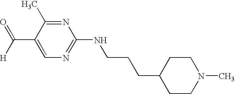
C1(C([H])=O)=CN=C(NCCCC2CCN(C)CC2)N=C1C
